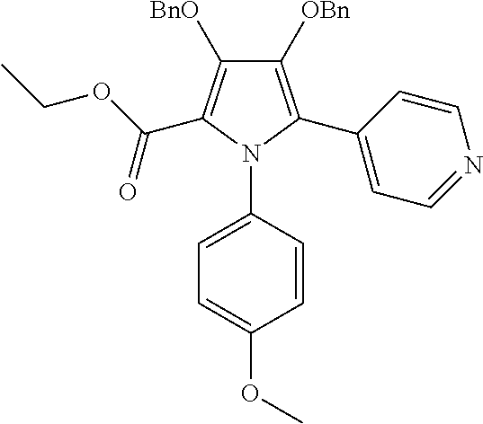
C1([OBn])=C(C2=CC=NC=C2)N(C2=CC=C(OC)C=C2)C(C(OCC)=O)=C1[BnO]
